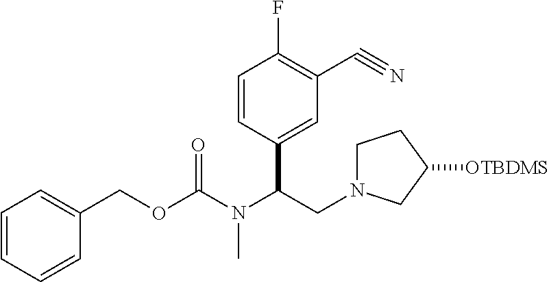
N(C(CN1CCC([OTBDMS])C1)C1=CC(C#N)=C(F)C=C1)(C)C(OCC1=CC=CC=C1)=O
